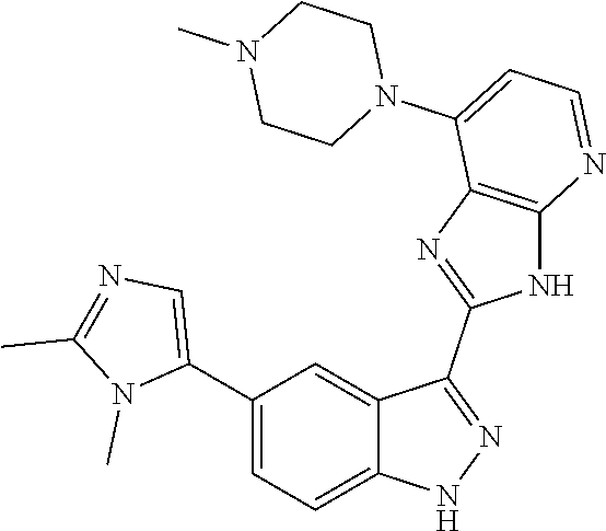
C1(C2=CC=C3C(=C2)C(C2=NC4=C(N2)N=CC=C4N2CCN(C)CC2)=NN3)=CN=C(C)N1C
